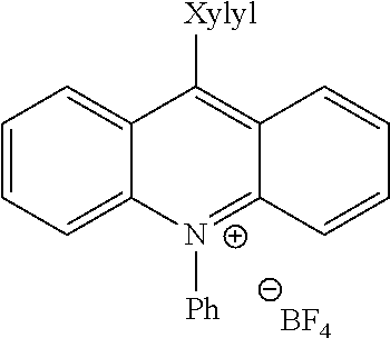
C1=CC=C2C(=C1)C([Xylyl])=C1C(=[N+]2[Ph])C=CC=C1.[BF4]
